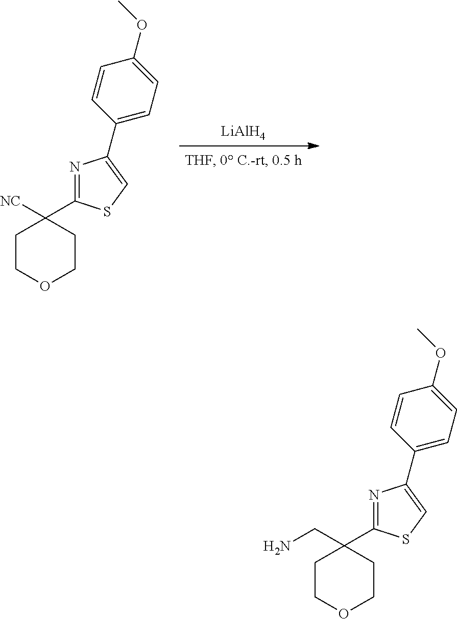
[LiAlH4].C1(C2([NC])CCOCC2)=NC(C2=CC=C(OC)C=C2)=CS1.C1(C2(CN)CCOCC2)=NC(C2=CC=C(OC)C=C2)=CS1
